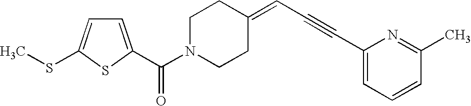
C(N1CCC(=CC#CC2=CC=CC(C)=N2)CC1)(=O)C1=CC=C(SC)S1
